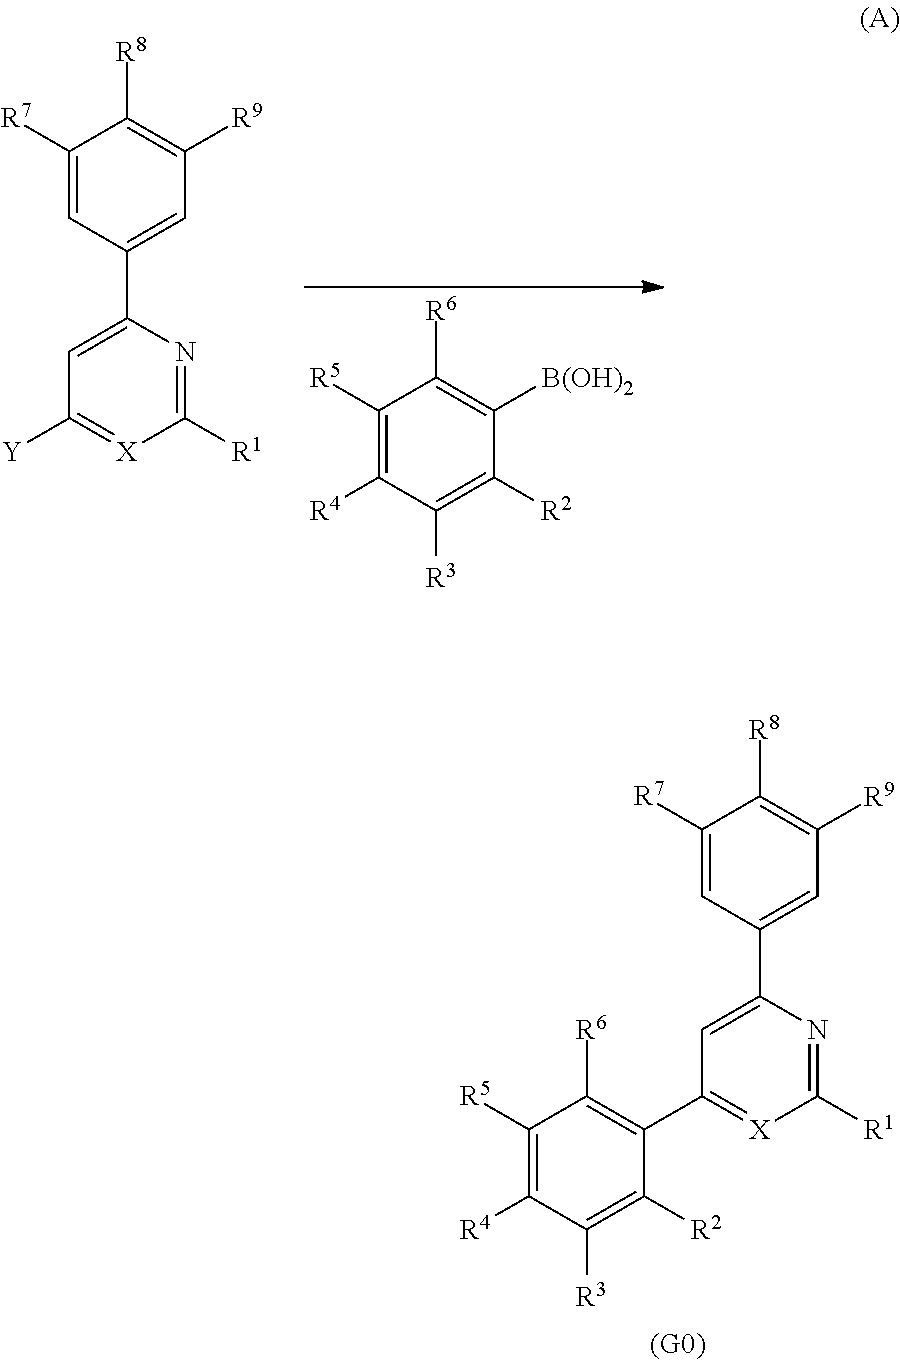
C1([R5])=C([R4])C([R3])=C([R2])C([B(OH)2])=C1[R6].C1([R7])=CC(C2=CC([Y])=[X]C([R1])=N2)=CC([R9])=C1[R8].C1([R7])=CC(C2=CC(C3=C([R6])C([R5])=C([R4])C([R3])=C3[R2])=[X]C([R1])=N2)=CC([R9])=C1[R8]
